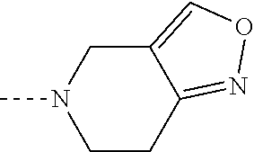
C12=CON=C1CCN(C)C2
